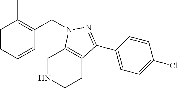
C1=CC=CC(CN2C3=C(CCNC3)C(C3=CC=C(Cl)C=C3)=N2)=C1C
